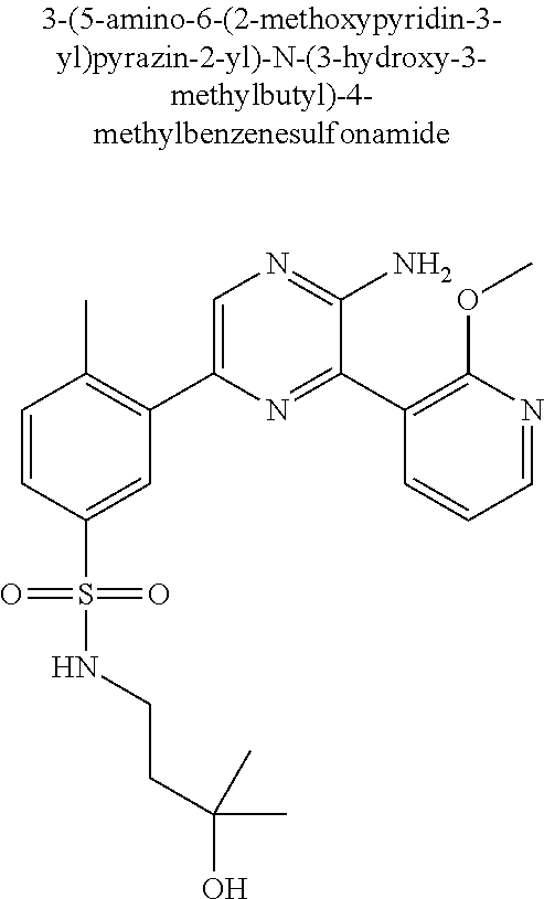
C1=CC(S(=O)(=O)NCCC(O)(C)C)=CC(C2=CN=C(N)C(C3=C(OC)N=CC=C3)=N2)=C1C
